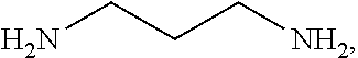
NCCC[NH2]
